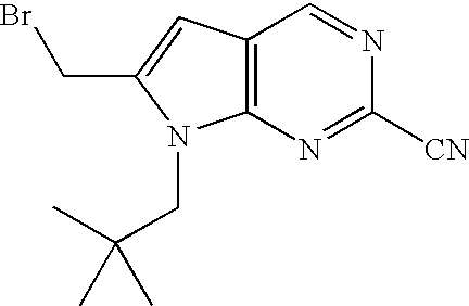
C12=C(N=C([CN])N=C1)N(CC(C)(C)C)C(CBr)=C2
